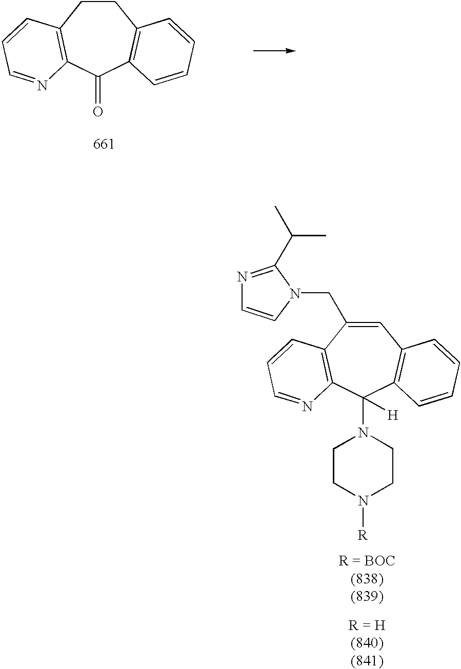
C1=C(CN2C=CN=C2C(C)C)C2=C(C(N3CCN([R])CC3)([H])C3=C1C=CC=C3)N=CC=C2.C1CC2=C(C(=O)C3=C1C=CC=C3)N=CC=C2
